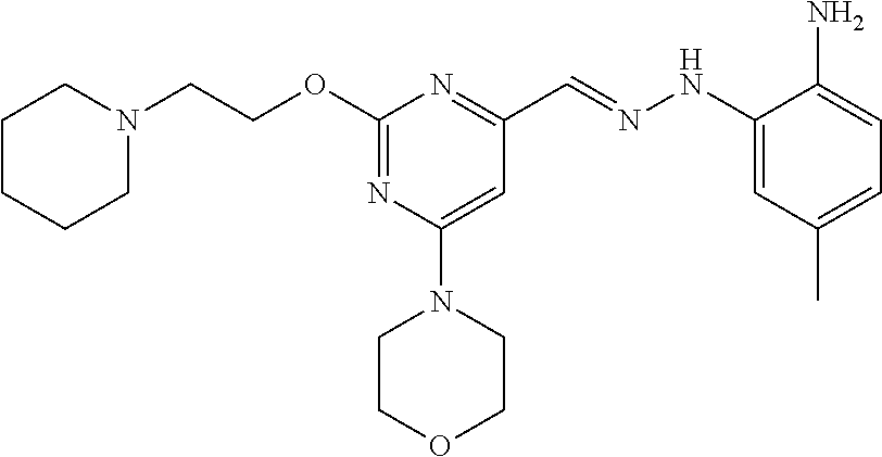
N1(CCOC2=NC(N3CCOCC3)=CC(C=NNC3=CC(C)=CC=C3N)=N2)CCCCC1
